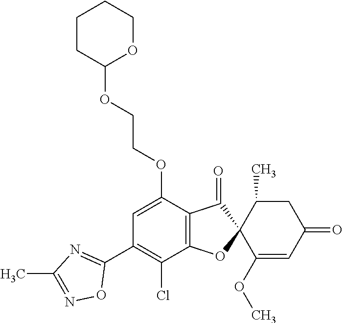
C1(OCCOC2OCCCC2)=CC(C2=NC(C)=NO2)=C(Cl)C2=C1C(=O)C1(O2)C(OC)=CC(=O)CC1C
